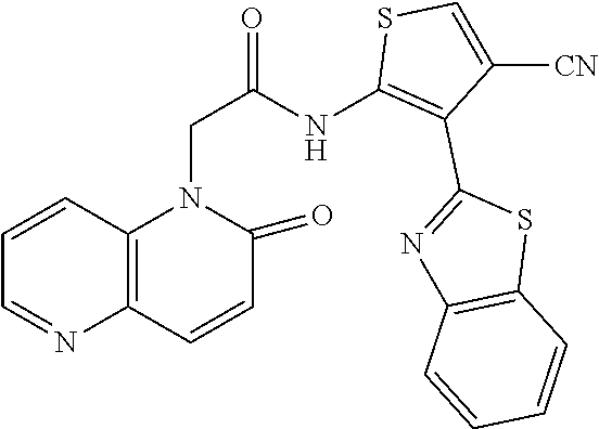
C12=C(C=CC(=O)N1CC(NC1=C(C3=NC4=C(S3)C=CC=C4)C([CN])=CS1)=O)N=CC=C2
